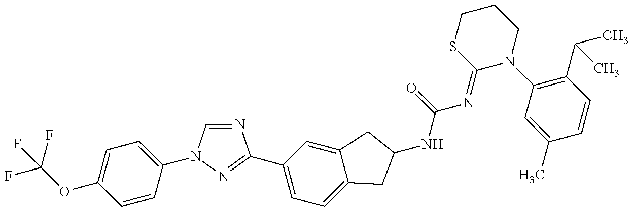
FC(OC1=CC=C(N2C=NC(C3=CC=C4C(=C3)CC(NC(N=C3N(C5=C(C(C)C)C=CC(C)=C5)CCCS3)=O)C4)=N2)C=C1)(F)F
